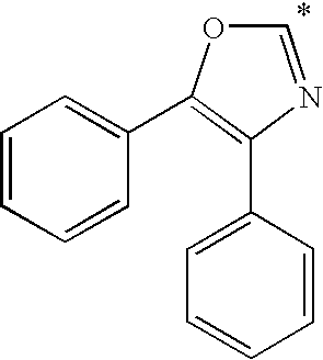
C1=NC(C2=CC=CC=C2)=C(C2=CC=CC=C2)O1
